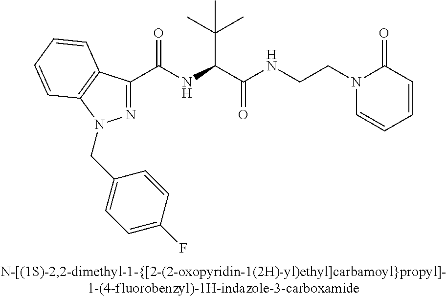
C(=O)(NC(C(C)(C)C)C(=O)NCCN1C=CC=CC1=O)C1=NN(CC2=CC=C(F)C=C2)C2=C1C=CC=C2
